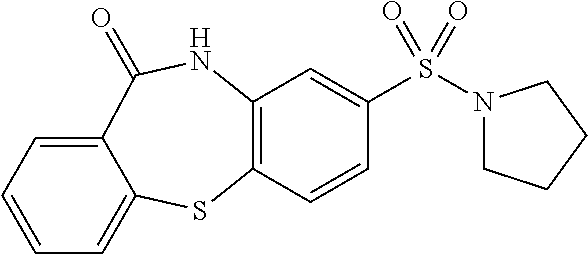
C12=C(C=CC(S(=O)(=O)N3CCCC3)=C1)SC1=CC=CC=C1C(=O)N2
